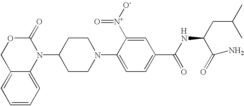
[H].C1(N2C(=O)OCC3=CC=CC=C23)CCN(C2=CC=C(C(NC(CC(C)C)C(N)=O)=O)C=C2[N+](=O)[O-])CC1
